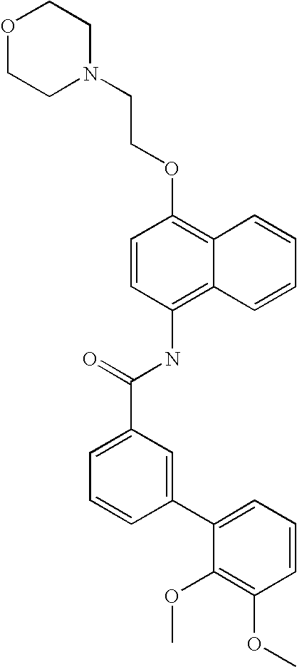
O1CCN(CCOC2=C3C(=C(NC(C4=CC=CC(C5=CC=CC(OC)=C5OC)=C4)=O)C=C2)C=CC=C3)CC1
